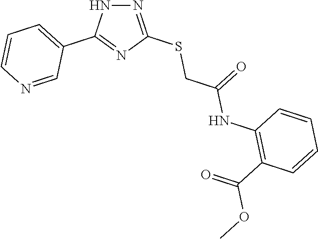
N1=C(SCC(NC2=C(C(=O)OC)C=CC=C2)=O)N=C(C2=CC=CN=C2)N1
